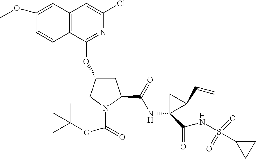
C12=C(C(OC3CC(C(=O)NC4(C(NS(C5CC5)(=O)=O)=O)CC4C=C)N(C(OC(C)(C)C)=O)C3)=NC(Cl)=C1)C=CC(OC)=C2
